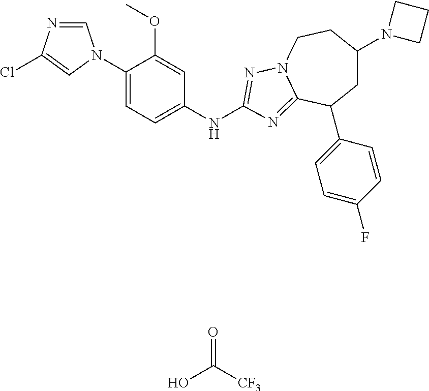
C1=NC(Cl)=CN1C1=CC=C(NC2=NN3CCC(N4CCC4)CC(C4=CC=C(F)C=C4)C3=N2)C=C1OC.OC([CF3])=O
